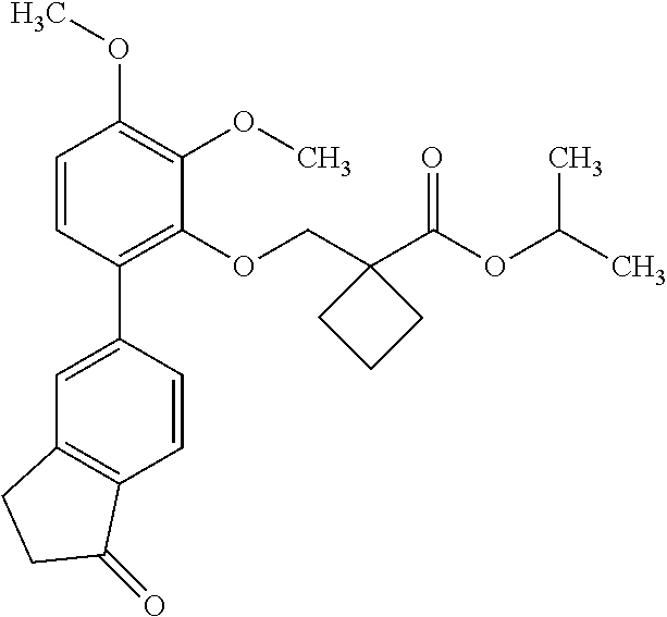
C1=CC(C2=CC3=C(C=C2)C(=O)CC3)=C(OCC2(C(OC(C)C)=O)CCC2)C(OC)=C1OC
